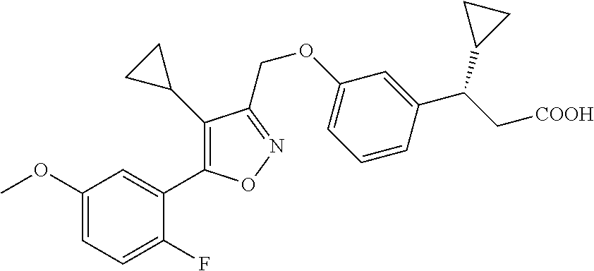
C1(OC)=CC=C(F)C(C2=C(C3CC3)C(COC3=CC=CC(C(C4CC4)C[COOH])=C3)=NO2)=C1
